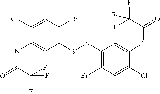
C1(SSC2=C(Br)C=C(Cl)C(NC(=O)C(F)(F)F)=C2)=C(Br)C=C(Cl)C(NC(=O)C(F)(F)F)=C1
